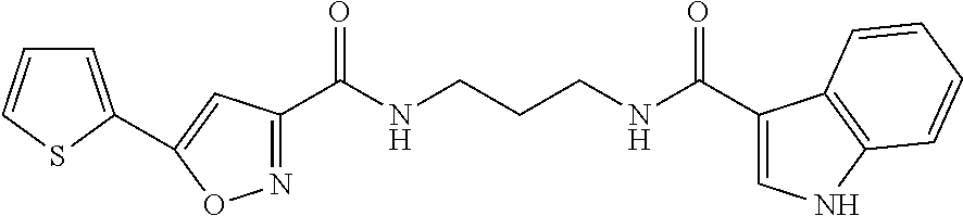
N1=C(C(NCCCNC(C2=CNC3=C2C=CC=C3)=O)=O)C=C(C2=CC=CS2)O1
